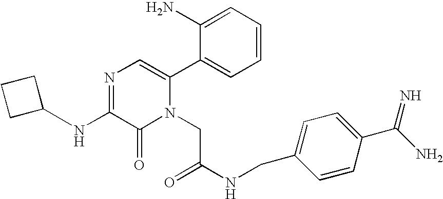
N(C1=NC=C(C2=CC=CC=C2N)N(CC(NCC2=CC=C(C(N)=N)C=C2)=O)C1=O)C1CCC1
